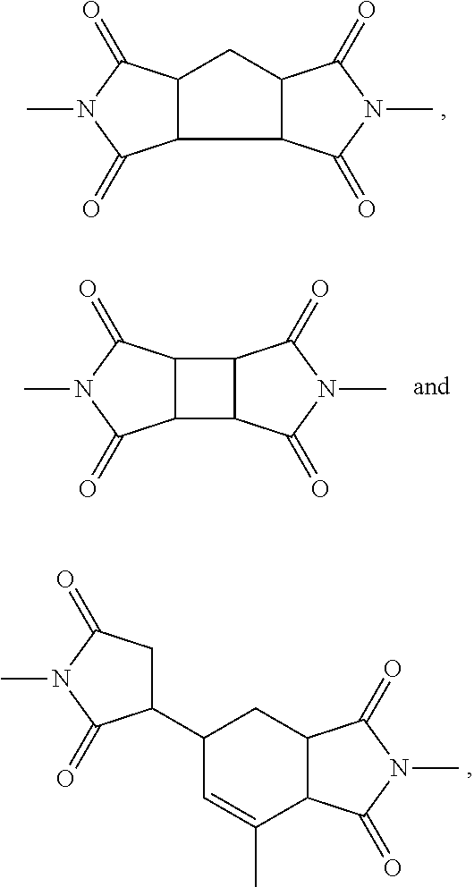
C12C(C3C(C1)C(=O)N(C)C3=O)C(=O)N(C)C2=O.C12C(C(=O)N(C)C1=O)C1C2C(=O)N(C)C1=O.C1(C2CC(=O)N(C)C2=O)C=C(C)C2C(C1)C(=O)N(C)C2=O
